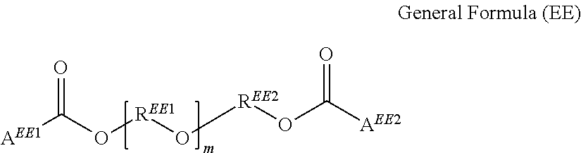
[AEE1]C(O[REE1]O[REE2]OC([AEE2])=O)=O
